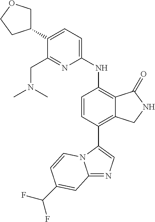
C12=NC=C(C3=C4C(=C(NC5=CC=C(C6COCC6)C(CN(C)C)=N5)C=C3)C(=O)NC4)N1C=CC(C(F)F)=C2
